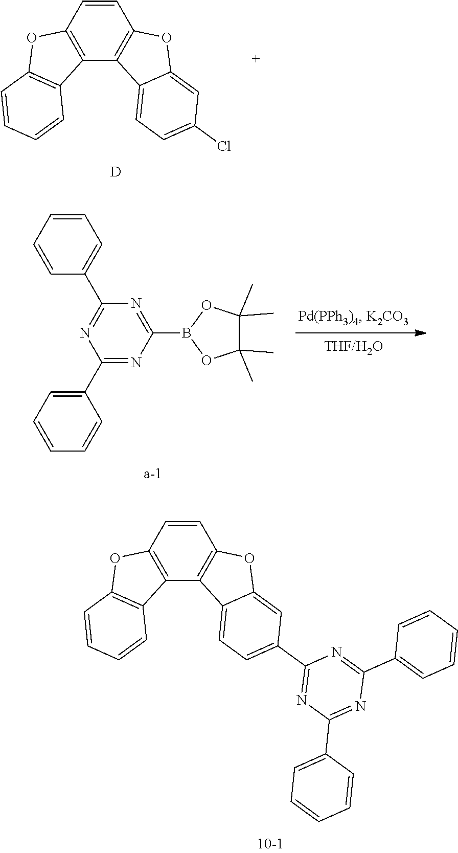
C1=CC2=C(C3=C1OC1=CC(Cl)=CC=C31)C1=C(O2)C=CC=C1.[D].C1(C2=CC=CC=C2)=NC(B2OC(C)(C)C(C)(C)O2)=NC(C2=CC=CC=C2)=N1.C1=CC2=C(C3=C1OC1=CC(C4=NC(C5=CC=CC=C5)=NC(C5=CC=CC=C5)=N4)=CC=C31)C1=C(O2)C=CC=C1
